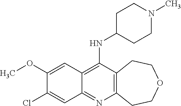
C12=C(C(NC3CCN(C)CC3)=C3C(=N1)C=C(Cl)C(OC)=C3)CCOCC2
